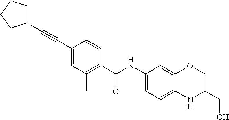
C1(C#CC2CCCC2)=CC(C)=C(C(NC2=CC=C3C(=C2)OCC(CO)N3)=O)C=C1
